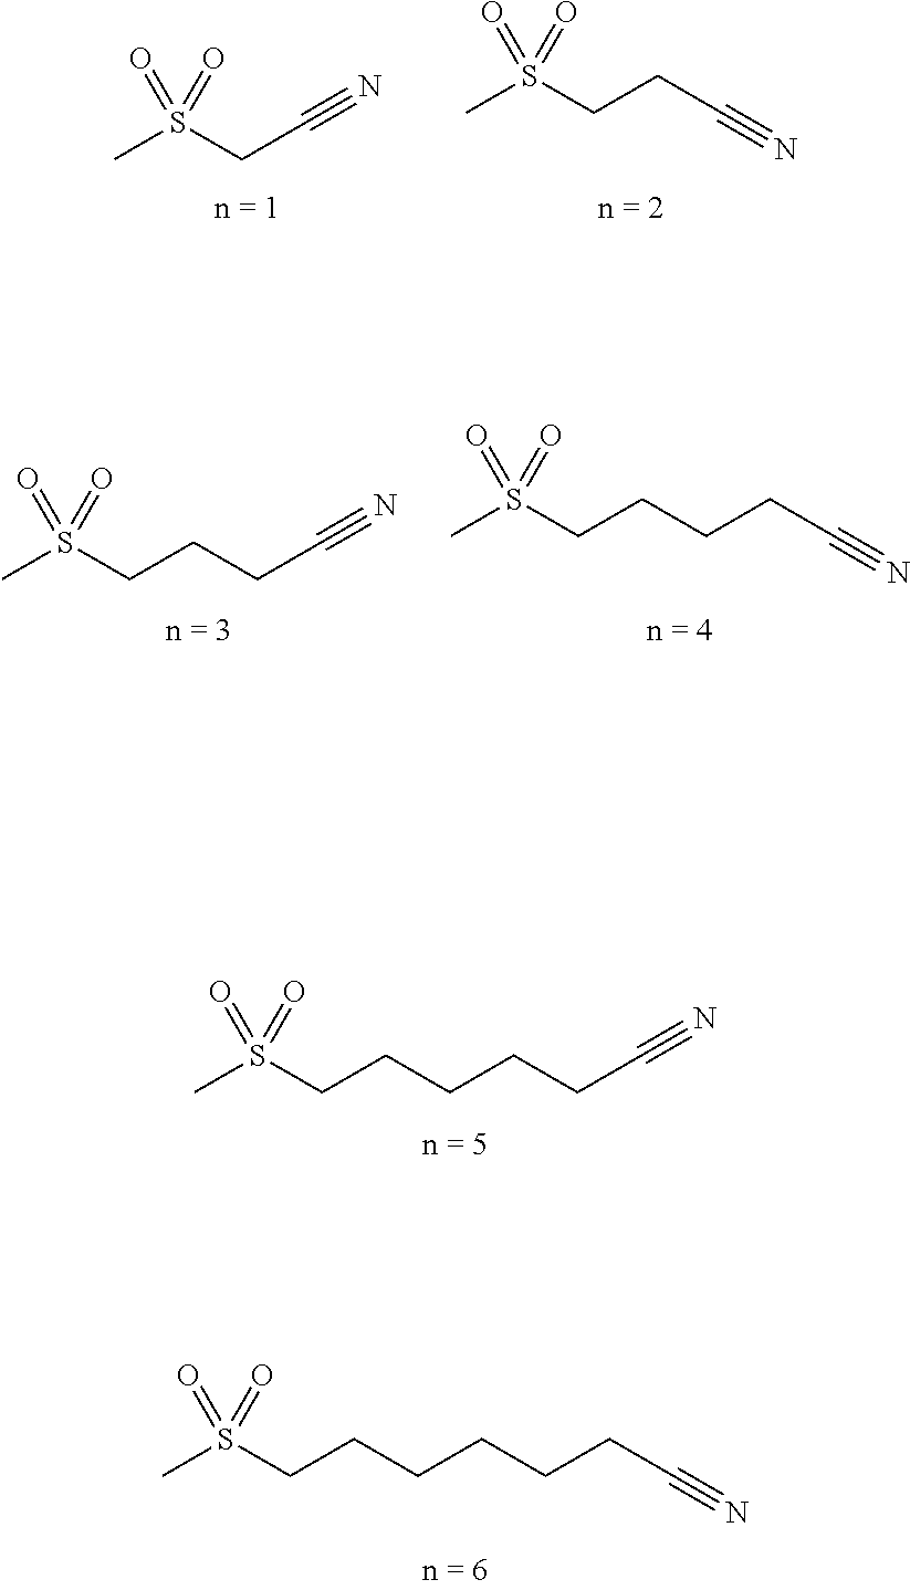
CS(CCCCCC#N)(=O)=O.CS(CCCCCCC#N)(=O)=O.CS(CC#N)(=O)=O.CS(CCC#N)(=O)=O.CS(CCCC#N)(=O)=O.CS(CCCCC#N)(=O)=O
